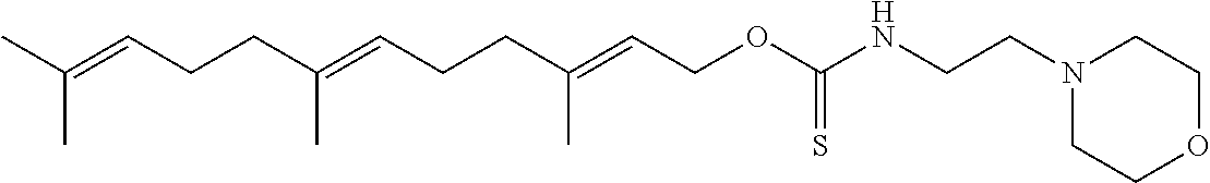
CC(=CCCC(=CCCC(=CCOC(NCCN1CCOCC1)=S)C)C)C
